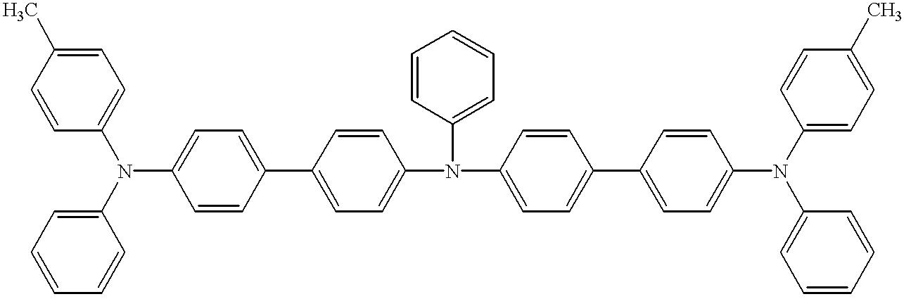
C1=CC(N(C2=CC=CC=C2)C2=CC=C(C3=CC=C(N(C4=CC=CC=C4)C4=CC=C(C5=CC=C(N(C6=CC=C(C)C=C6)C6=CC=CC=C6)C=C5)C=C4)C=C3)C=C2)=CC=C1C
